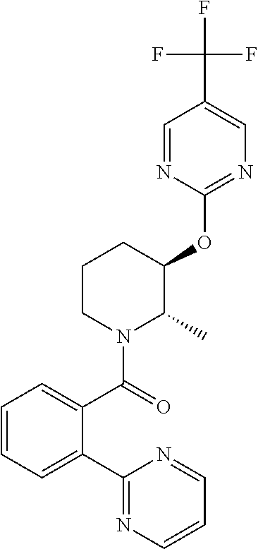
C1(C(N2C(C)C(OC3=NC=C(C(F)(F)F)C=N3)CCC2)=O)=CC=CC=C1C1=NC=CC=N1
